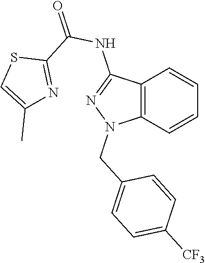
C12=C(C=CC=C1)N(CC1=CC=C([CF3])C=C1)N=C2NC(=O)C1=NC(C)=CS1
